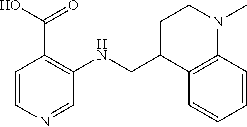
C12=C(C=CC=C1)N(C)CCC2CNC1=C(C(O)=O)C=CN=C1
